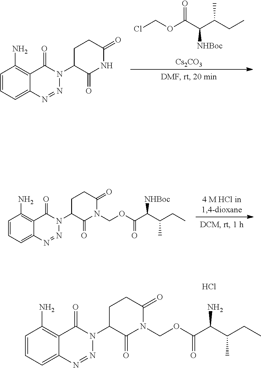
C1=CC=C2C(=C1N)C(=O)N(C1C(=O)NC(=O)CC1)N=N2.C(OC(C([NHBoc])C(CC)C)=O)Cl.[Cs2CO3].C1=CC=C2C(=C1N)C(=O)N(C1C(=O)N(COC(=O)C(C(CC)C)[NHBoc])C(=O)CC1)N=N2.C1=CC=C2C(=C1N)C(=O)N(C1C(=O)N(COC(=O)C(C(CC)C)N)C(=O)CC1)N=N2.Cl
